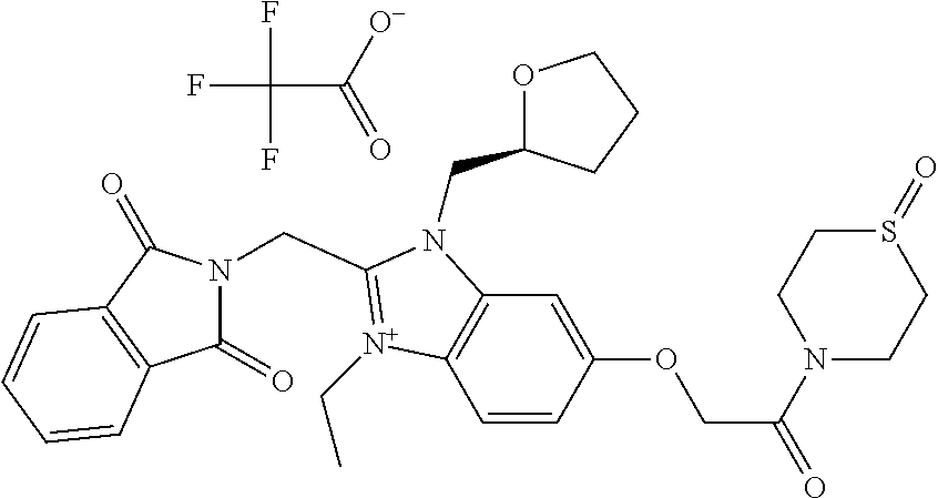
C(C1=[N+](CC)C2=C(C=C(OCC(N3CCS(=O)CC3)=O)C=C2)N1CC1OCCC1)N1C(=O)C2=C(C1=O)C=CC=C2.FC(F)(F)C(=O)[O-]
